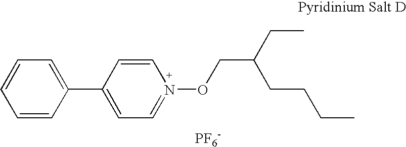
C1=CC(C2=CC=N(OCC(CCCC)CC)C=C2)=CC=C1.[PF6-]
